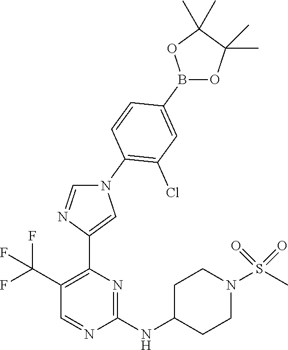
N1(C2=C(Cl)C=C(B3OC(C)(C)C(C)(C)O3)C=C2)C=NC(C2=C(C(F)(F)F)C=NC(NC3CCN(S(C)(=O)=O)CC3)=N2)=C1
